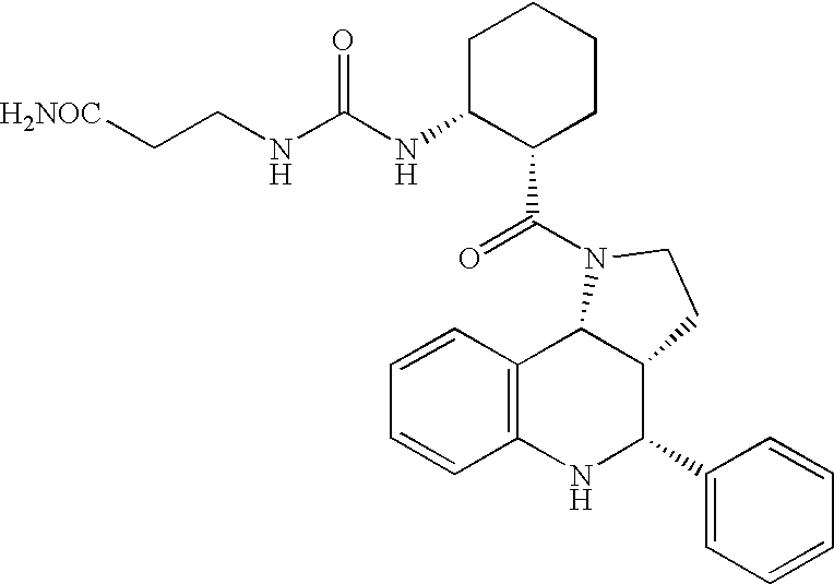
C12=C(NC(C3=CC=CC=C3)C3C1N(C(=O)C1CCCCC1NC(NCC[H2NOC])=O)CC3)C=CC=C2
